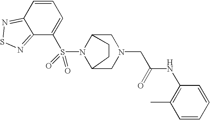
N1(S(C2=CC=CC3=NSN=C23)(=O)=O)C2CN(CC(=O)NC3=C(C)C=CC=C3)CC1CC2
